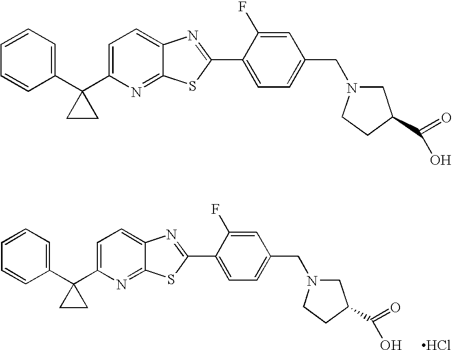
C1=CC=C(C2(C3=CC=C4C(=N3)SC(C3=CC=C(CN5CC(C(=O)O)CC5)C=C3F)=N4)CC2)C=C1.Cl.C1=CC=C(C2(C3=CC=C4C(=N3)SC(C3=CC=C(CN5CC(C(=O)O)CC5)C=C3F)=N4)CC2)C=C1
